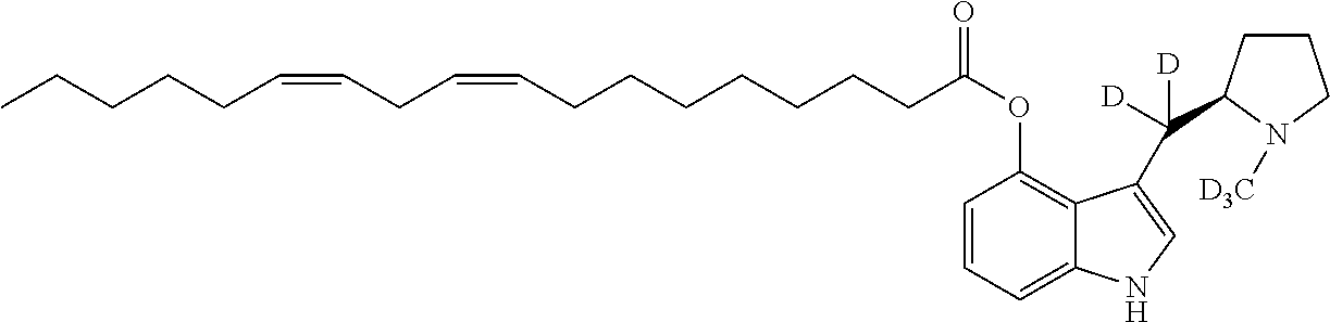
C(CCCC=CCC=CCCCCCCCC(OC1=C2C(=CC=C1)NC=C2C(C1CCCN1[D3C])([D])[D])=O)C
